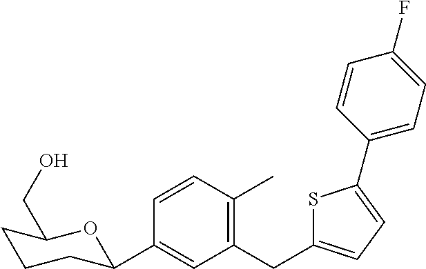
C1(CC2=CC=C(C3=CC=C(F)C=C3)S2)=C(C)C=CC(C2CCCC(CO)O2)=C1
